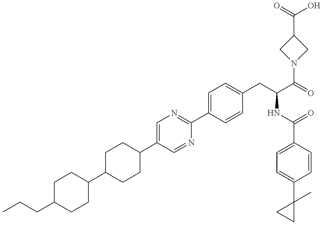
C1(C2CCC(C3=CN=C(C4=CC=C(CC(NC(=O)C5=CC=C(C6(C)CC6)C=C5)C(N5CC(C(O)=O)C5)=O)C=C4)N=C3)CC2)CCC(CCC)CC1
